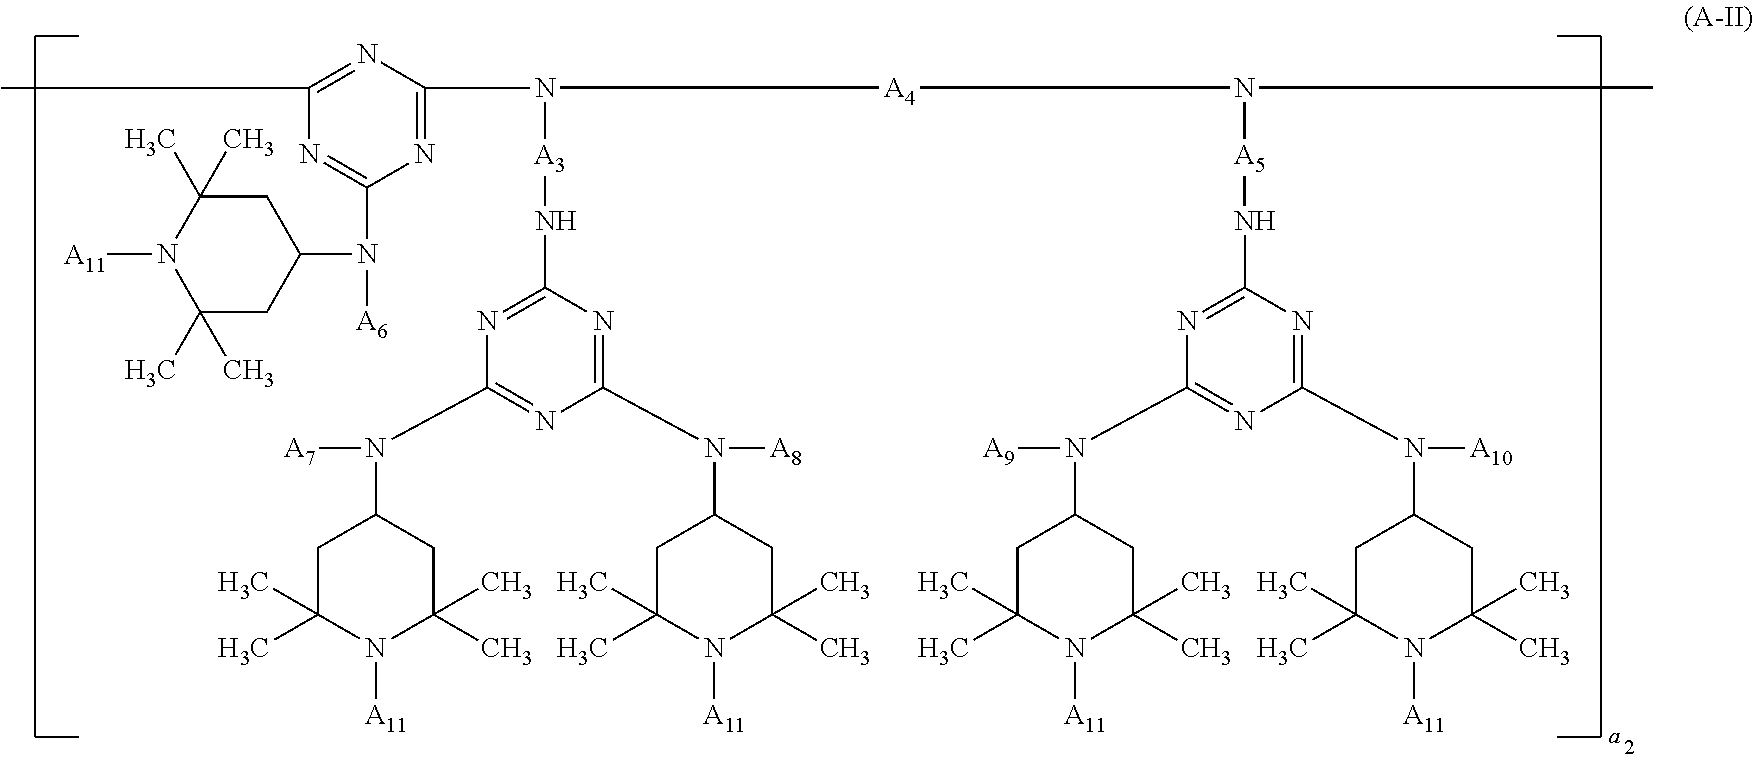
CC1=NC(N([A4]N(C)[A5]NC2=NC(N([A9])C3CC(C)(C)N([A11])C(C)(C)C3)=NC(N([A10])C3CC(C)(C)N([A11])C(C)(C)C3)=N2)[A3]NC2=NC(N([A7])C3CC(C)(C)N([A11])C(C)(C)C3)=NC(N([A8])C3CC(C)(C)N([A11])C(C)(C)C3)=N2)=NC(N([A6])C2CC(C)(C)N([A11])C(C)(C)C2)=N1
